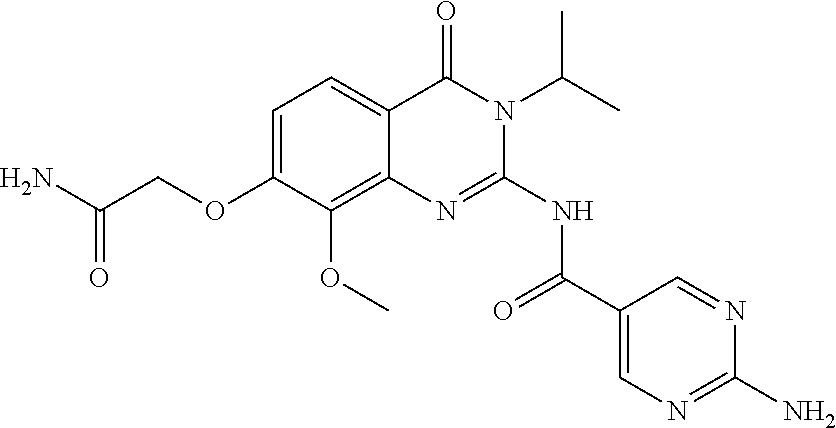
C1=C(OCC(N)=O)C(OC)=C2C(=C1)C(=O)N(C(C)C)C(NC(=O)C1=CN=C(N)N=C1)=N2
